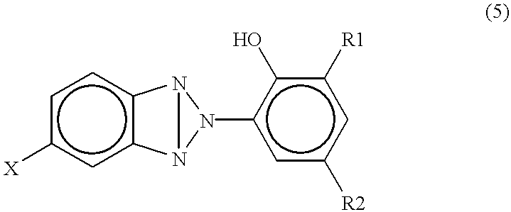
c1c([X])cc2c(c1)N1N2N1c1cc([R2])cc([R1])c1O
